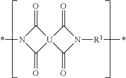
C1(=O)N(*)C(=O)[U]12C(=O)N([R1]*)C2=O
